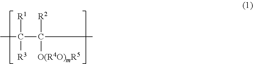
[R1]C(C)(C([R2])(C)[O(R4O)mR5])[R3]
